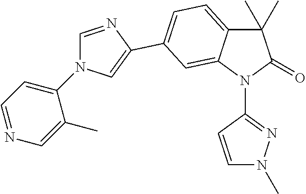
C1(C)(C)C2=CC=C(C3=CN(C4=CC=NC=C4C)C=N3)C=C2N(C2=NN(C)C=C2)C1=O
